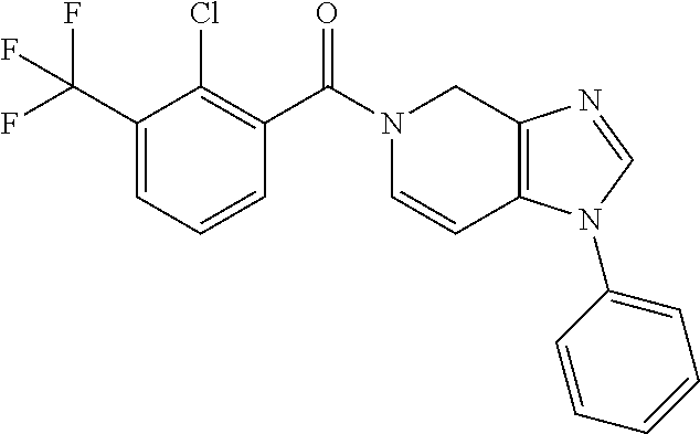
C1(C(F)(F)F)=CC=CC(C(N2C=CC3=C(C2)N=CN3C2=CC=CC=C2)=O)=C1Cl
